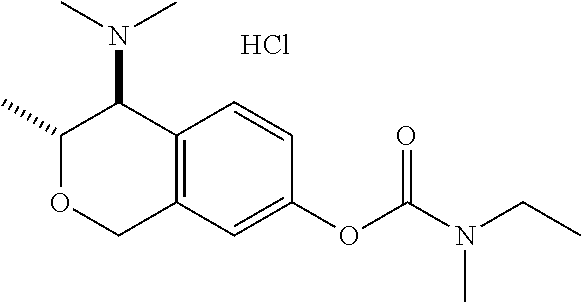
C12=C(C=CC(OC(N(CC)C)=O)=C1)C(N(C)C)C(C)OC2.Cl
